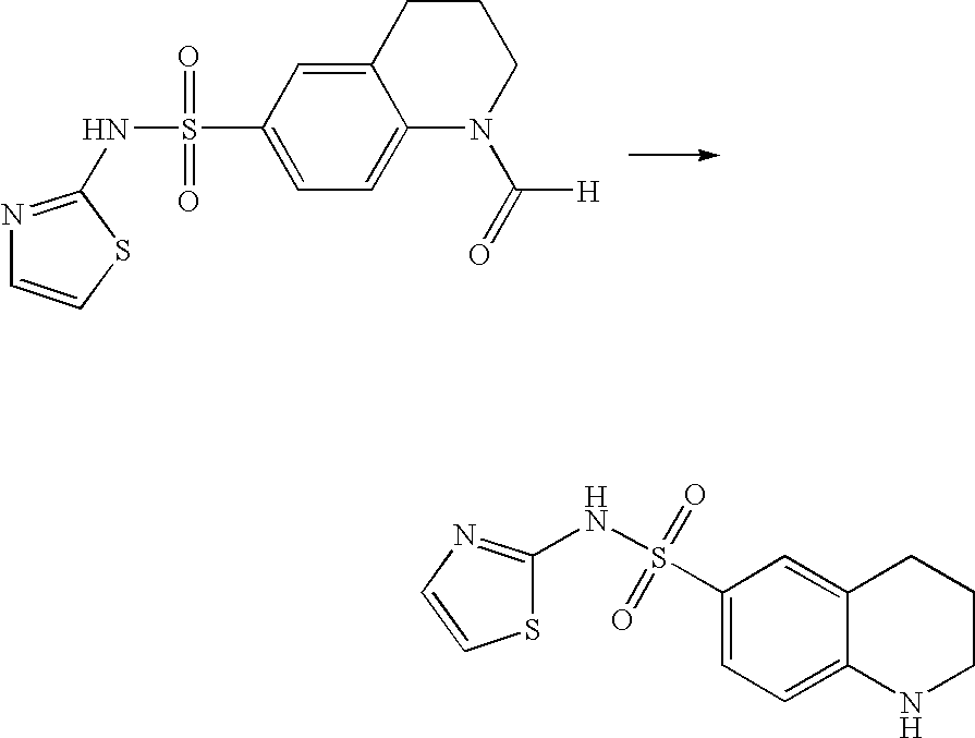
N1=C(NS(=O)(=O)C2=CC=C3C(=C2)CCCN3C(=O)[H])SC=C1.S1C(NS(C2=CC=C3C(=C2)CCCN3)(=O)=O)=NC=C1
